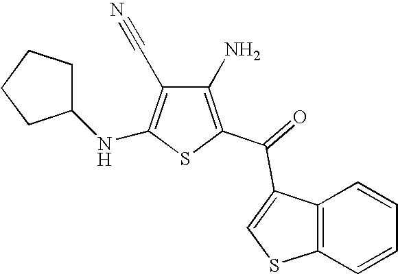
C1(N)=C(C(=O)C2=CSC3=C2C=CC=C3)SC(NC2CCCC2)=C1C#N
